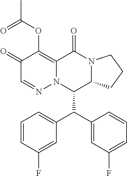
C1(=O)C=NN2C(=C1OC(C)=O)C(=O)N1C(C2C(C2=CC(F)=CC=C2)C2=CC=CC(F)=C2)CCC1
